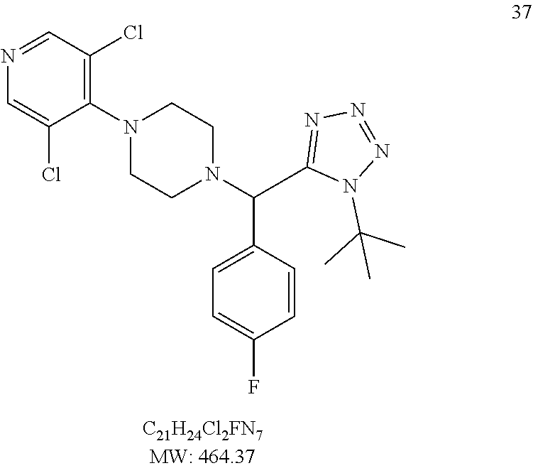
N1(C(C)(C)C)C(C(N2CCN(C3=C(Cl)C=NC=C3Cl)CC2)C2=CC=C(F)C=C2)=NN=N1
